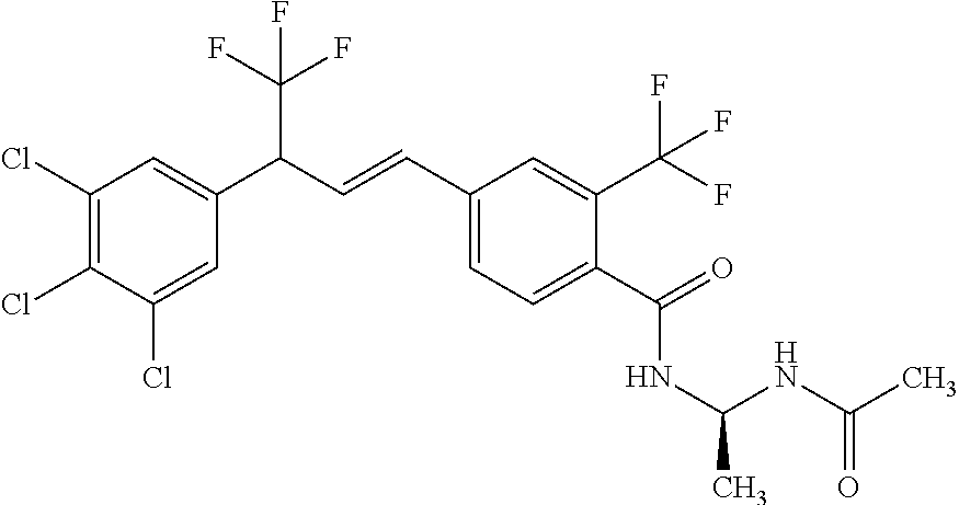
C1(Cl)=C(Cl)C(Cl)=CC(C(C=CC2=CC=C(C(=O)NC(C)NC(C)=O)C(C(F)(F)F)=C2)C(F)(F)F)=C1
